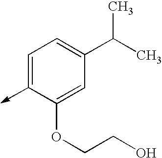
C1=C(->C)C(OCCO)=CC(C(C)C)=C1
